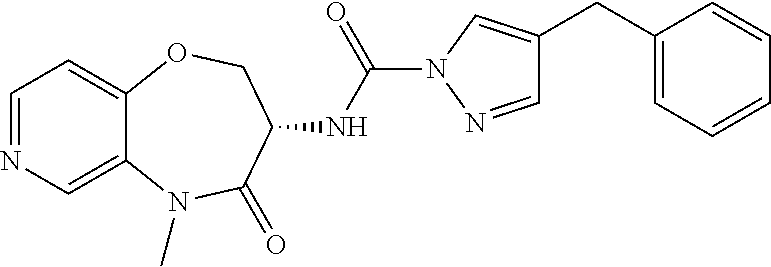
C1=NC=C2C(=C1)OCC(NC(N1N=CC(CC3=CC=CC=C3)=C1)=O)C(=O)N2C
